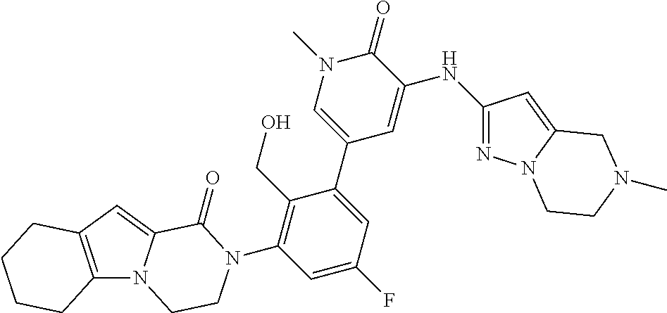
C12=C(C=C3N1CCN(C1=C(CO)C(C4=CN(C)C(=O)C(NC5=NN6C(=C5)CN(C)CC6)=C4)=CC(F)=C1)C3=O)CCCC2
